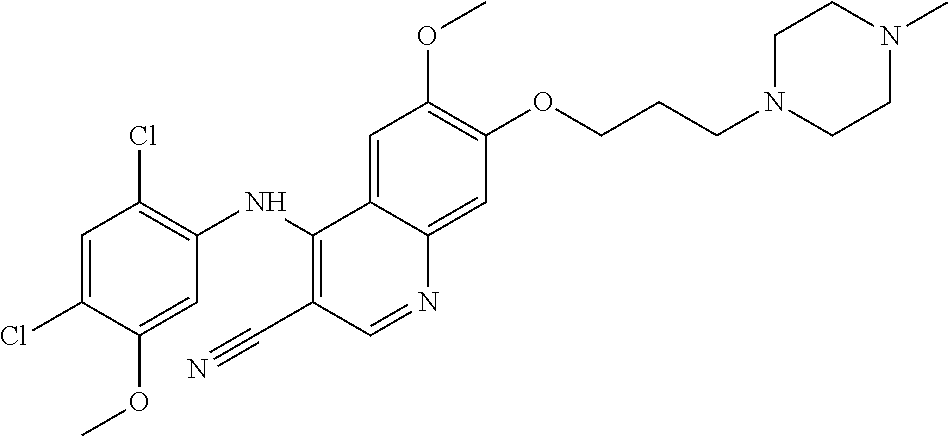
C1(NC2=C(Cl)C=C(Cl)C(OC)=C2)=C(C#N)C=NC2=CC(OCCCN3CCN(C)CC3)=C(OC)C=C12
